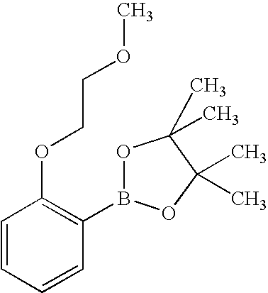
C1=CC=CC(B2OC(C)(C)C(C)(C)O2)=C1OCCOC
